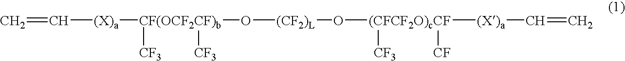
C=C[(X)a][CF(OCF2CF)b](O[(CF2)L]O[(CFCF2O)cCF]([CF3])([(X)a]C=C)[CF])([CF3])[CF3]
